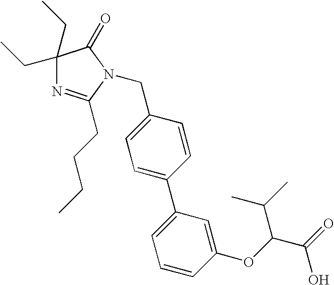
C1(CC)(CC)N=C(CCCC)N(CC2=CC=C(C3=CC=CC(OC(C(O)=O)C(C)C)=C3)C=C2)C1=O
